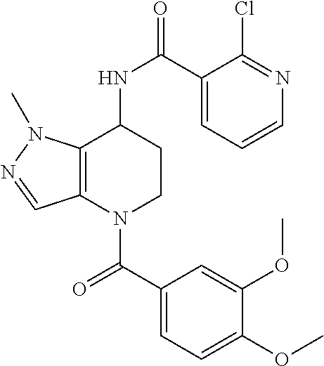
C1(C(=O)N2CCC(NC(=O)C3=CC=CN=C3Cl)C3=C2C=NN3C)=CC=C(OC)C(OC)=C1
